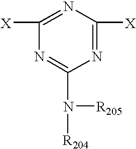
C1([X])=NC([X])=NC(N([R204])[R205])=N1
